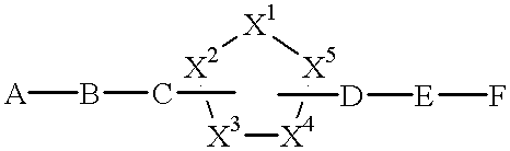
[X3]1[X4][X5][X1][X2]1.CCB[A].C[D][E]F
